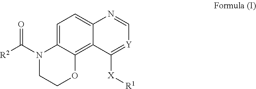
C1CN(C(=O)[R2])C2=CC=C3C(=C2O1)C([X][R1])=[Y]C=N3
